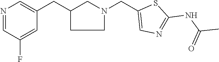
C1=NC=C(CC2CN(CC3=CN=C(NC(=O)C)S3)CC2)C=C1F
